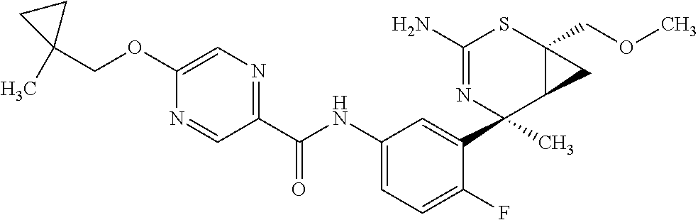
N1=CC(C(NC2=CC=C(F)C(C3(C)C4C(COC)(SC(N)=N3)C4)=C2)=O)=NC=C1OCC1(C)CC1
